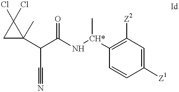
C1(C(C(N[CH*](C)C2=C([Z2])C=C([Z1])C=C2)=O)C#N)(C)C(Cl)(Cl)C1
